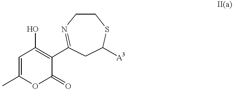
C1=C(C)OC(=O)C(C2=NCCSC([A3])C2)=C1O
